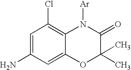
C1=C(N)C=C2C(=C1Cl)N([Ar])C(=O)C(C)(C)O2
